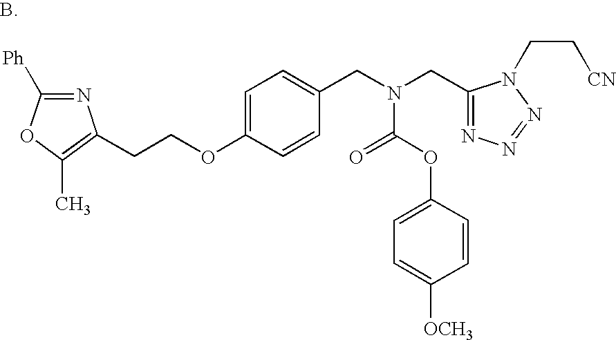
N1=C([Ph])OC(C)=C1CCOC1=CC=C(CN(CC2=NN=NN2CC[CN])C(=O)OC2=CC=C([OCH3])C=C2)C=C1
